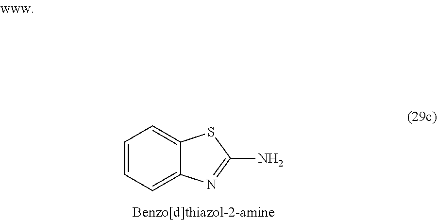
C12=CC=CC=C1SC(N)=N2
